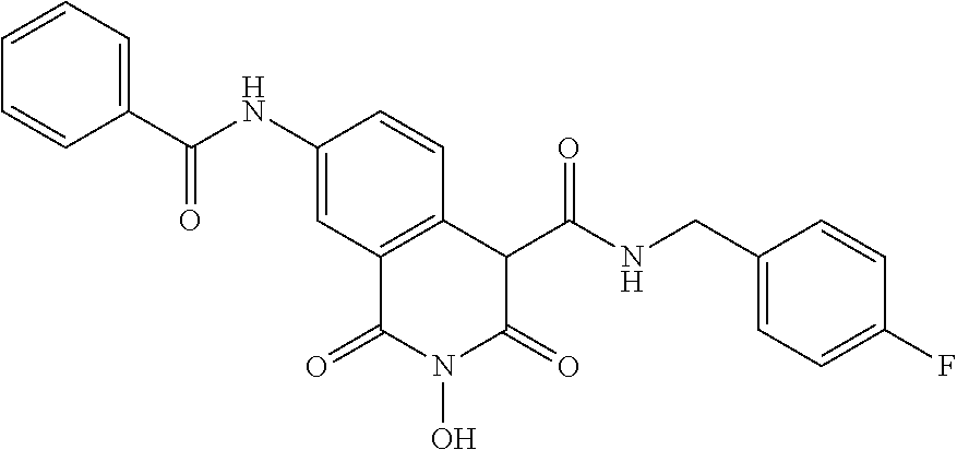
C1(NC(C2=CC=CC=C2)=O)=CC2=C(C=C1)C(C(NCC1=CC=C(F)C=C1)=O)C(=O)N(O)C2=O
